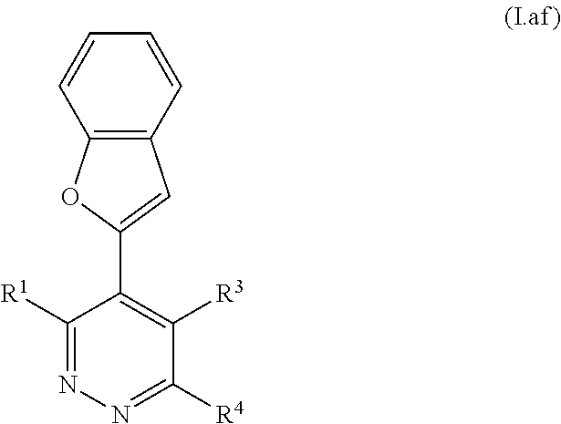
C1([R1])=NN=C([R4])C([R3])=C1C1=CC2=C(O1)C=CC=C2
